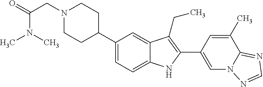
C1(C2CCN(CC(=O)N(C)C)CC2)=CC=C2C(=C1)C(CC)=C(C1=CN3C(=NC=N3)C(C)=C1)N2
